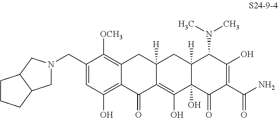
C1(CN2CC3C(C2)CCC3)=CC(O)=C2C(=C1[OCH3])CC1([H])C(=C(O)C3(O)C([H])(C1)C(N(C)C)C(O)=C(C(N)=O)C3=O)C2=O
